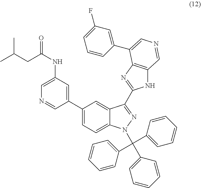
C1(C2=CC=C3C(=C2)C(C2=NC4=C(N2)C=NC=C4C2=CC(F)=CC=C2)=NN3C(C2=CC=CC=C2)(C2=CC=CC=C2)C2=CC=CC=C2)=CC(NC(CC(C)C)=O)=CN=C1
